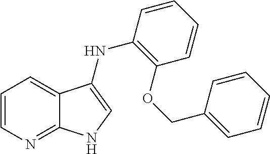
C1=CN=C2C(=C1)C(NC1=C(OCC3=CC=CC=C3)C=CC=C1)=CN2
